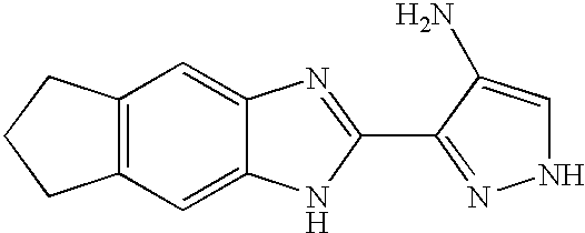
C12=C(C=C3C(=C1)N=C(C1=NNC=C1N)N3)CCC2
